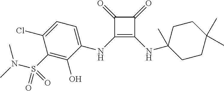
C1(=O)C(NC2=CC=C(Cl)C(S(N(C)C)(=O)=O)=C2O)=C(NC2(C)CCC(C)(C)CC2)C1=O
